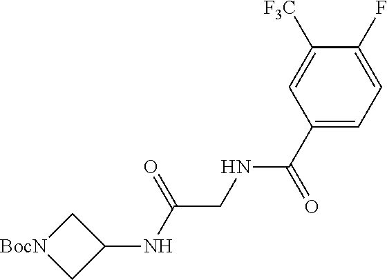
C1([F3C])=CC(C(NCC(NC2C[BocN]C2)=O)=O)=CC=C1F
